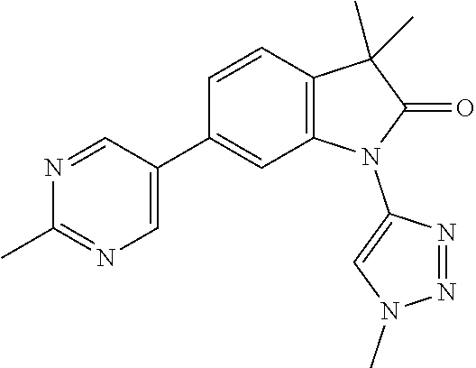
C1(C)=NC=C(C2=CC3=C(C=C2)C(C)(C)C(=O)N3C2=CN(C)N=N2)C=N1
